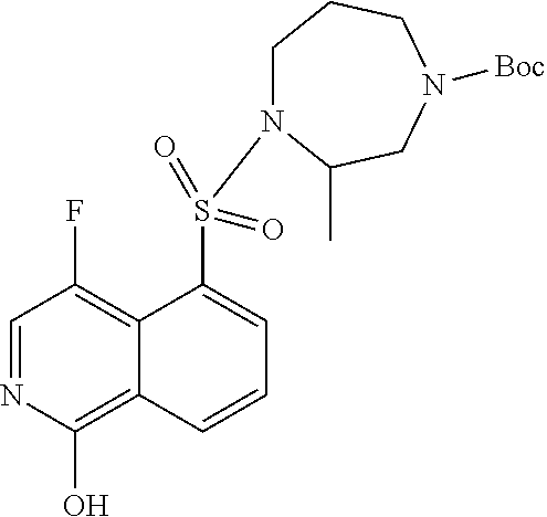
C1=NC(O)=C2C(=C1F)C(S(=O)(=O)N1CCCN([Boc])CC1C)=CC=C2
